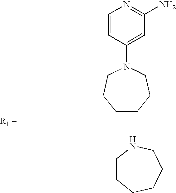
N1(C2=CC(N)=NC=C2)CCCCCC1.C1CCCCCN1
